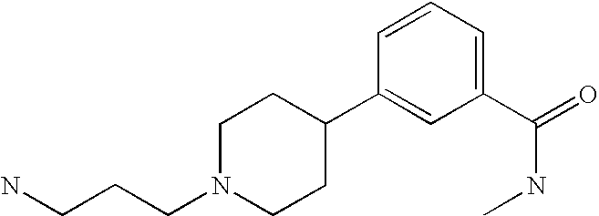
C(CCN1CCC(C2=CC(C(=O)NC)=CC=C2)CC1)N
